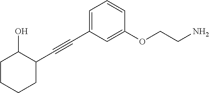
C1(C#CC2=CC=CC(OCCN)=C2)C(O)CCCC1
